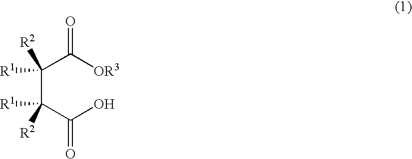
C(C(C(O)=O)([R1])[R2])(C([OR3])=O)([R1])[R2]
